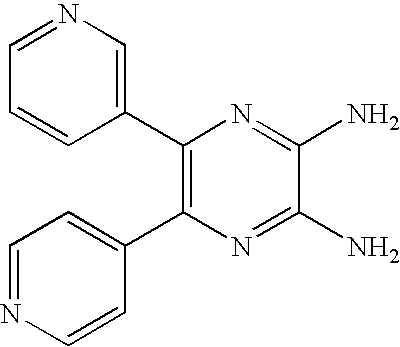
C1(C2=CN=CC=C2)=C(C2=CC=NC=C2)N=C(N)C(N)=N1
